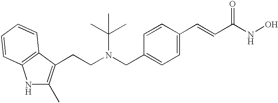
C(C1=CC=C(C=CC(NO)=O)C=C1)N(CCC1=C(C)NC2=C1C=CC=C2)C(C)(C)C
